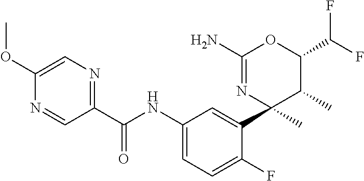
C1(C(NC2=CC=C(F)C(C3(C)C(C)C(C(F)F)OC(N)=N3)=C2)=O)=NC=C(OC)N=C1
